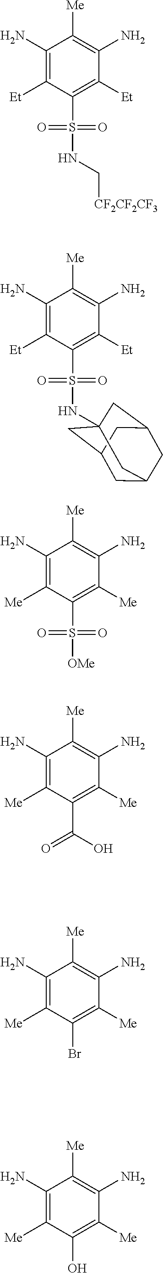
C1(N)=C([Et])C(S(=O)(=O)NC[CF2CF2CF3])=C([Et])C(N)=C1[Me].C1(N)=C([Et])C(S(=O)(=O)NC23CC4CC(CC(C2)C4)C3)=C([Et])C(N)=C1[Me].C1(N)=C([Me])C(S(=O)(=O)[OMe])=C([Me])C(N)=C1[Me].C1(N)=C([Me])C(C(=O)O)=C([Me])C(N)=C1[Me].C1(N)=C([Me])C(Br)=C([Me])C(N)=C1[Me].C1(N)=C([Me])C(O)=C([Me])C(N)=C1[Me]
